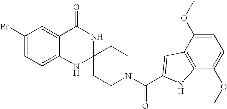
C1(Br)=CC=C2C(=C1)C(=O)NC1(N2)CCN(C(=O)C2=CC3=C(C(OC)=CC=C3OC)N2)CC1
